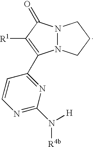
N12N(C(=O)C([R1])=C1C1=NC(N([H])[R4b])=NC=C1)CCC2
